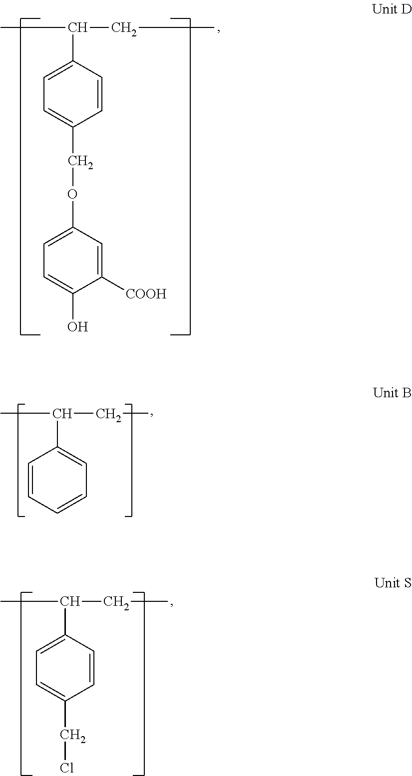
CC(CC)C1=CC=C(COC2=CC=C(O)C([COOH])=C2)C=C1.CC(CC)C1=CC=CC=C1.CC(CC)C1=CC=C(CCl)C=C1
